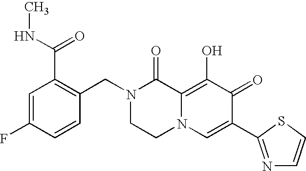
C1=C(F)C=CC(CN2CCN3C(=C(O)C(=O)C(C4=NC=CS4)=C3)C2=O)=C1C(=O)NC
